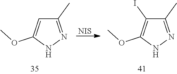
C1(C)=NNC(OC)=C1.[NIS].C1(C)=NNC(OC)=C1I
